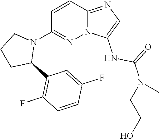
C1=C(F)C=CC(F)=C1C1CCCN1C1=NN2C(=NC=C2NC(=O)N(CCO)C)C=C1
